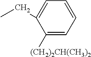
C1=C([(CH2)2CH(CH3)2])C(CC)=CC=C1
